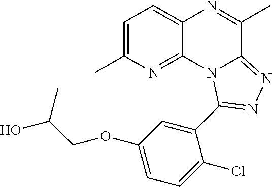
C1=C(C)N=C2C(=C1)N=C(C)C1=NN=C(C3=CC(OCC(O)C)=CC=C3Cl)N21
